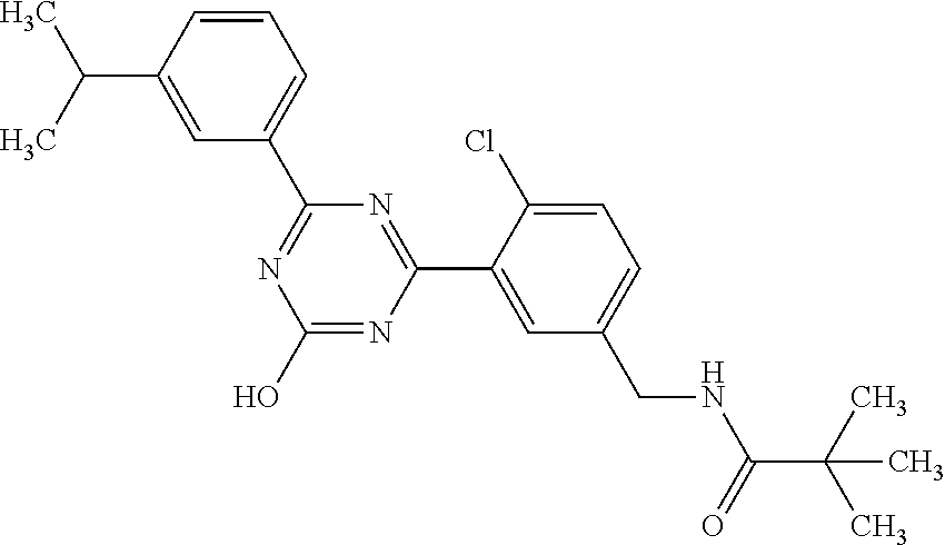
OC1=NC(C2=CC(CNC(=O)C(C)(C)C)=CC=C2Cl)=NC(C2=CC=CC(C(C)C)=C2)=N1
